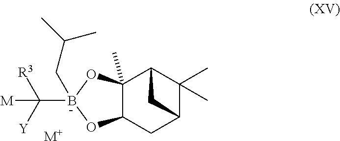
C12(C)C(CC3C(C)(C)C1C3)OB(C([Y])([R3])[M])(CC(C)C)O2.[M+]
